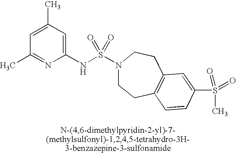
C1=C(C)C=C(NS(N2CCC3=C(CC2)C=C(S(=O)(=O)C)C=C3)(=O)=O)N=C1C
